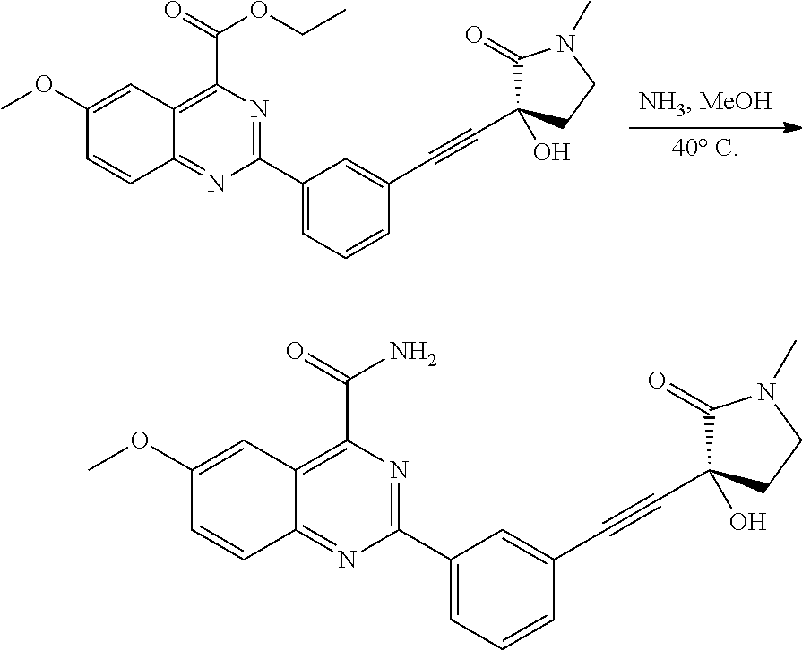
[40 C].C1(OC)=CC2=C(C(=O)OCC)N=C(C3=CC=CC(C#CC4(O)C(=O)N(C)CC4)=C3)N=C2C=C1.C1(OC)=CC2=C(C(=O)N)N=C(C3=CC=CC(C#CC4(O)C(=O)N(C)CC4)=C3)N=C2C=C1
